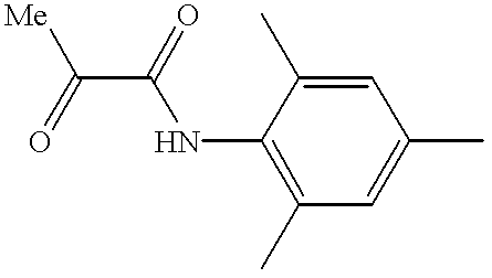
C1=C(C)C(NC(C(=O)[Me])=O)=C(C)C=C1C
